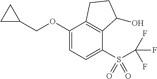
O(C1=CC=C(S(=O)(=O)C(F)(F)F)C2=C1CCC2O)CC1CC1
